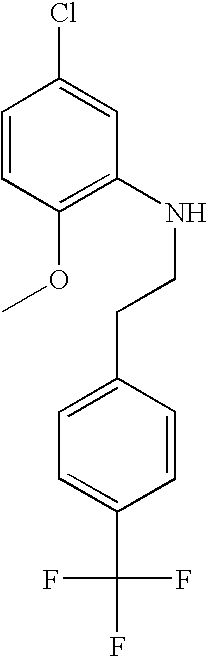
C1=CC(OC)=C(NCCC2=CC=C(C(F)(F)F)C=C2)C=C1Cl
